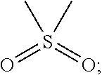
CS(C)(=O)=O
